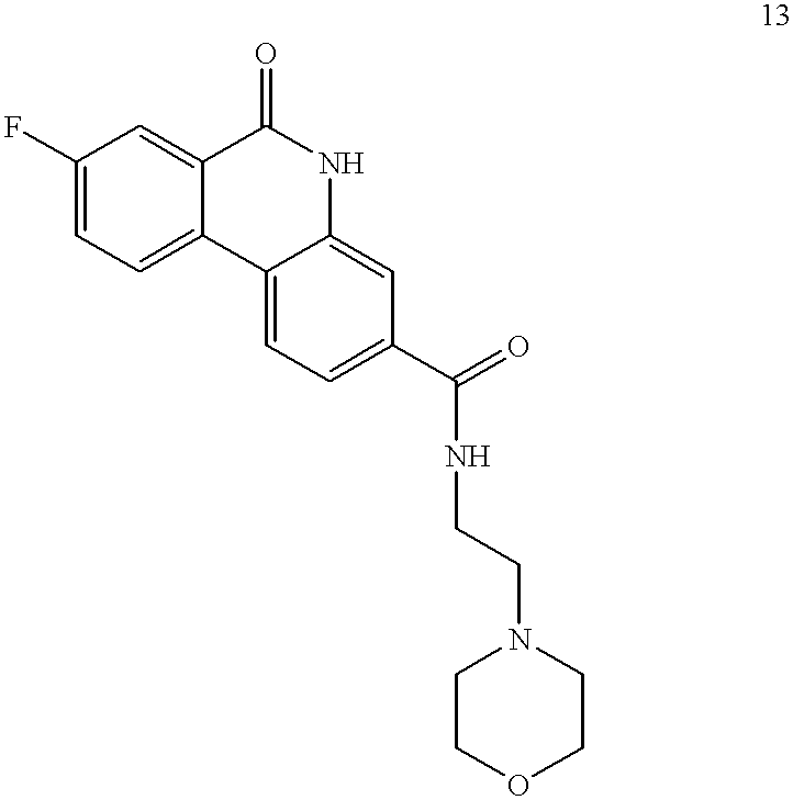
C1(F)=CC=C2C(=C1)C(=O)NC1=CC(C(=O)NCCN3CCOCC3)=CC=C21
